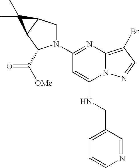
C1(N2CC3C(C2C([OMe])=O)C3(C)C)=NC2=C(Br)C=NN2C(NCC2=CC=CN=C2)=C1
